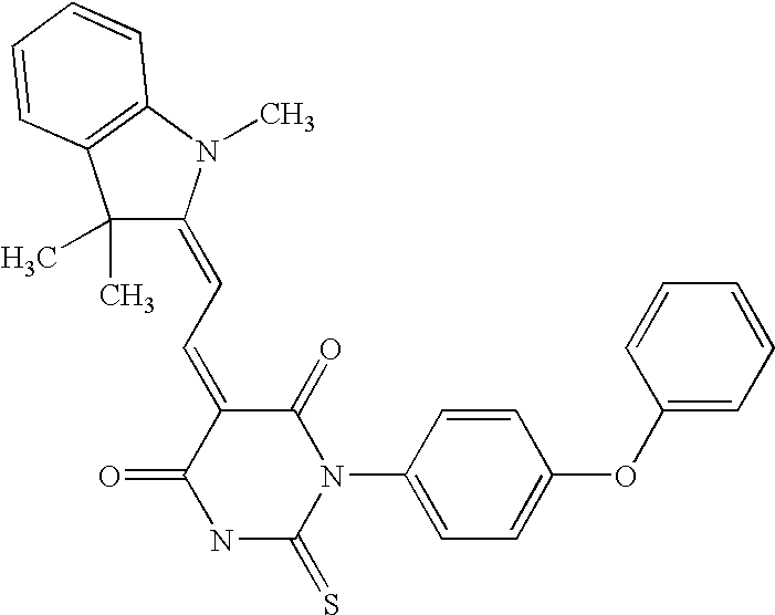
O=C1C(=CC=C2C(C)(C)C3=C(N2C)C=CC=C3)C(=O)N(C2=CC=C(OC3=CC=CC=C3)C=C2)C(=S)N1
